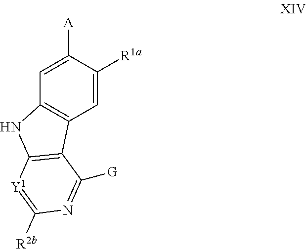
C1=C([A])C([R1a])=CC2=C1NC1=C2C([G])=NC([R2b])=[Y1]1
